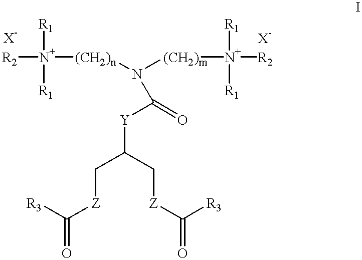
[R3]C([Z]CC(C[Z]C([R3])=O)[Y]C(N([(CH2)m][N+]([R1])([R1])[R2])[(CH2)n][N+]([R1])([R1])[R2])=O)=O.[X-].[X-]
